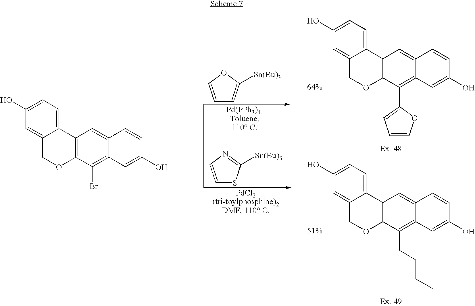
C1=CN=C([Sn(Bu)3])S1.C1=COC([Sn(Bu)3])=C1.C12=CC=C(O)C=C1COC1=C2C=C2C(=C1CCCC)C=C(O)C=C2.C12=CC=C(O)C=C1COC1=C2C=C2C(=C1C1=CC=CO1)C=C(O)C=C2.C12=CC=C(O)C=C1COC1=C2C=C2C(=C1Br)C=C(O)C=C2
